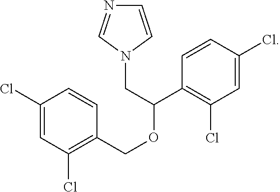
C1=CN(CC(C2=C(Cl)C=C(Cl)C=C2)OCC2=C(Cl)C=C(Cl)C=C2)C=N1
